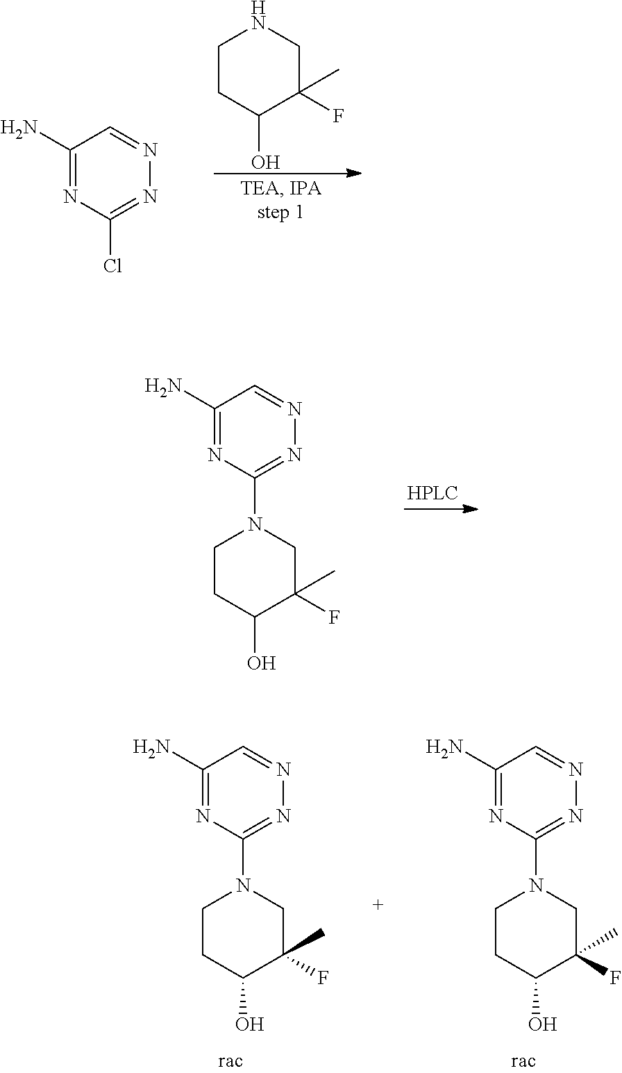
C1(N)=NC(Cl)=NN=C1.C1CC(O)C(F)(C)CN1.C1(N)=NC(N2CCC(O)C(F)(C)C2)=NN=C1.C1(N)=NC(N2CCC(O)C(F)(C)C2)=NN=C1.C1(N)=NC(N2CCC(O)C(F)(C)C2)=NN=C1
